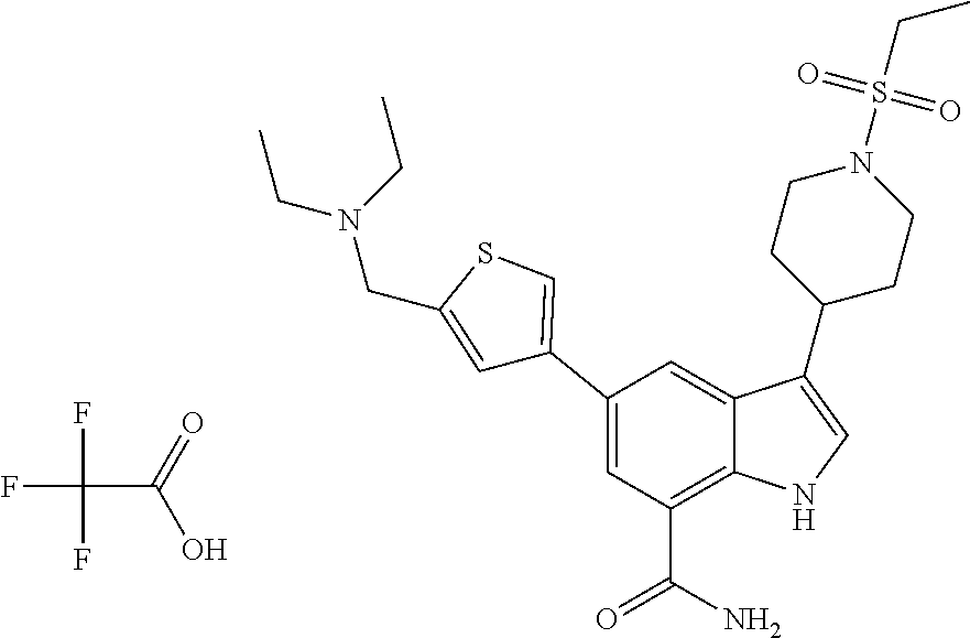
FC(F)(C(=O)O)F.C1=C(C2=CSC(CN(CC)CC)=C2)C=C2C(=C1C(N)=O)NC=C2C1CCN(S(CC)(=O)=O)CC1
